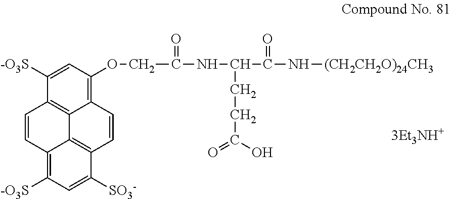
C(C(N[(CH2CH2O)24CH3])=O)(CCC(=O)O)NC(=O)COC1=C2C3=C(C([-O3S])=C1)C=CC1=C([-O3S])C=C([SO3-])C(=C31)C=C2
